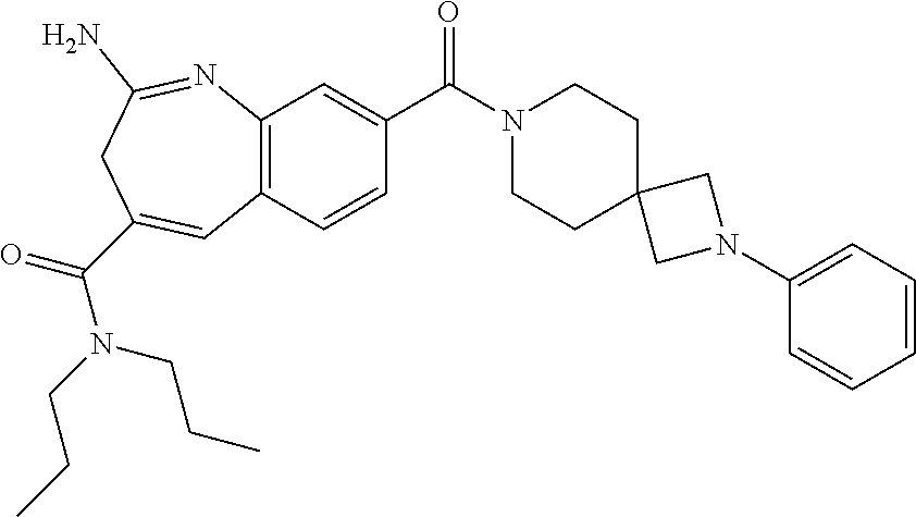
C12=C(C=CC(C(N3CCC4(CC3)CN(C3=CC=CC=C3)C4)=O)=C1)C=C(C(N(CCC)CCC)=O)CC(N)=N2
